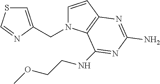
C1=C(CN2C=CC3=C2C(NCCOC)=NC(N)=N3)N=CS1
